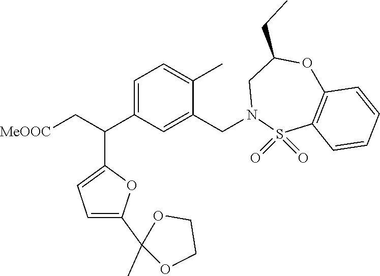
C1=C(C(C2=CC=C(C3(C)OCCO3)O2)C[MeOOC])C=C(CN2S(=O)(=O)C3=C(OC(CC)C2)C=CC=C3)C(C)=C1
